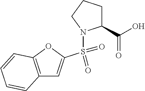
C12=C(OC(S(=O)(=O)N3C(C(O)=O)CCC3)=C1)C=CC=C2
